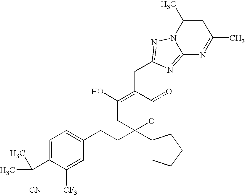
C1=C(C(C)([CN])C)C([CF3])=CC(CCC2(C3CCCC3)OC(=O)C(CC3=NN4C(=N3)N=C(C)C=C4C)=C(O)C2)=C1
